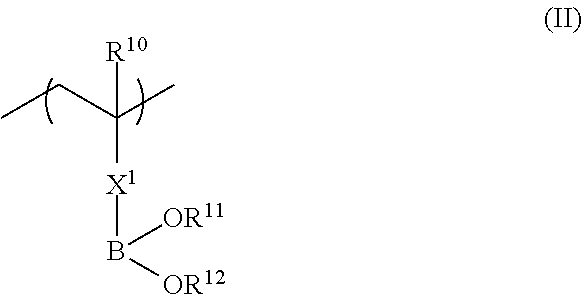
CCC(C)([X1]B([OR12])[OR11])[R10]
